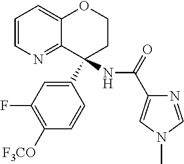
C1=CN=C2C(=C1)OCCC2(NC(=O)C1=CN(C)C=N1)C1=CC(F)=C([F3CO])C=C1
